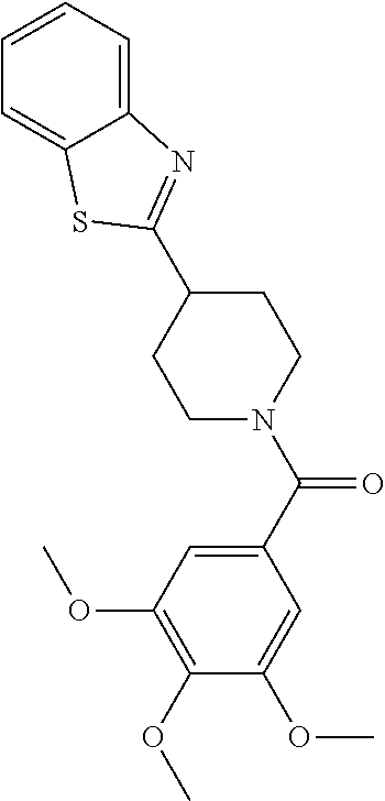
C1(C2=NC3=CC=CC=C3S2)CCN(C(C2=CC(OC)=C(OC)C(OC)=C2)=O)CC1
